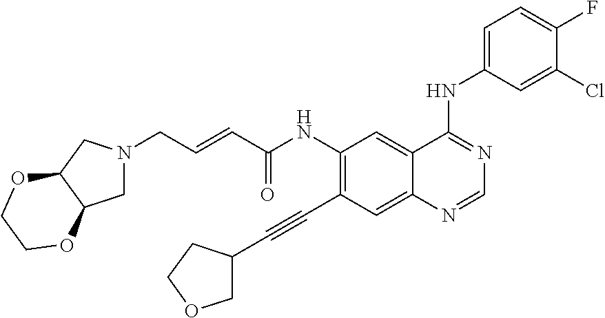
C1(NC(=O)C=CCN2CC3C(C2)OCCO3)=C(C#CC2COCC2)C=C2C(=C1)C(NC1=CC=C(F)C(Cl)=C1)=NC=N2
